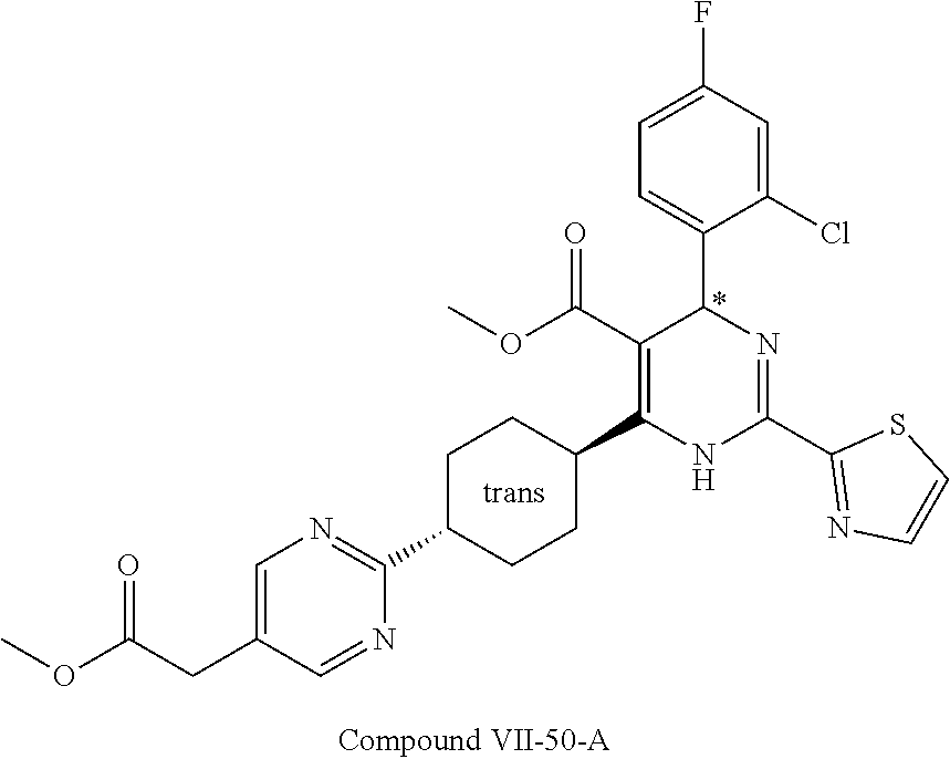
C1=C(Cl)C(C2N=C(C3=NC=CS3)NC(C3CCC(C4=NC=C(CC(OC)=O)C=N4)CC3)=C2C(OC)=O)=CC=C1F
